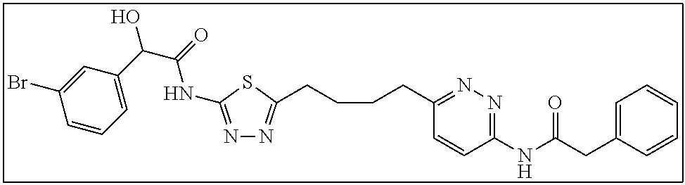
N1=C(NC(C(C2=CC=CC(Br)=C2)O)=O)SC(CCCCC2=NN=C(NC(CC3=CC=CC=C3)=O)C=C2)=N1
